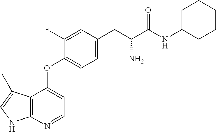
C1C(NC(C(CC2=CC=C(OC3=CC=NC4=C3C(C)=CN4)C(F)=C2)N)=O)CCCC1
